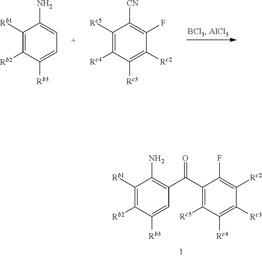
C1([Rb1])=C([Rb2])C([Rb3])=CC=C1N.C1([Rc5])=C([Rc4])C([Rc3])=C([Rc2])C(F)=C1[CN].C1([Rb1])=C([Rb2])C([Rb3])=CC(C(C2=C([Rc5])C([Rc4])=C([Rc3])C([Rc2])=C2F)=O)=C1N
